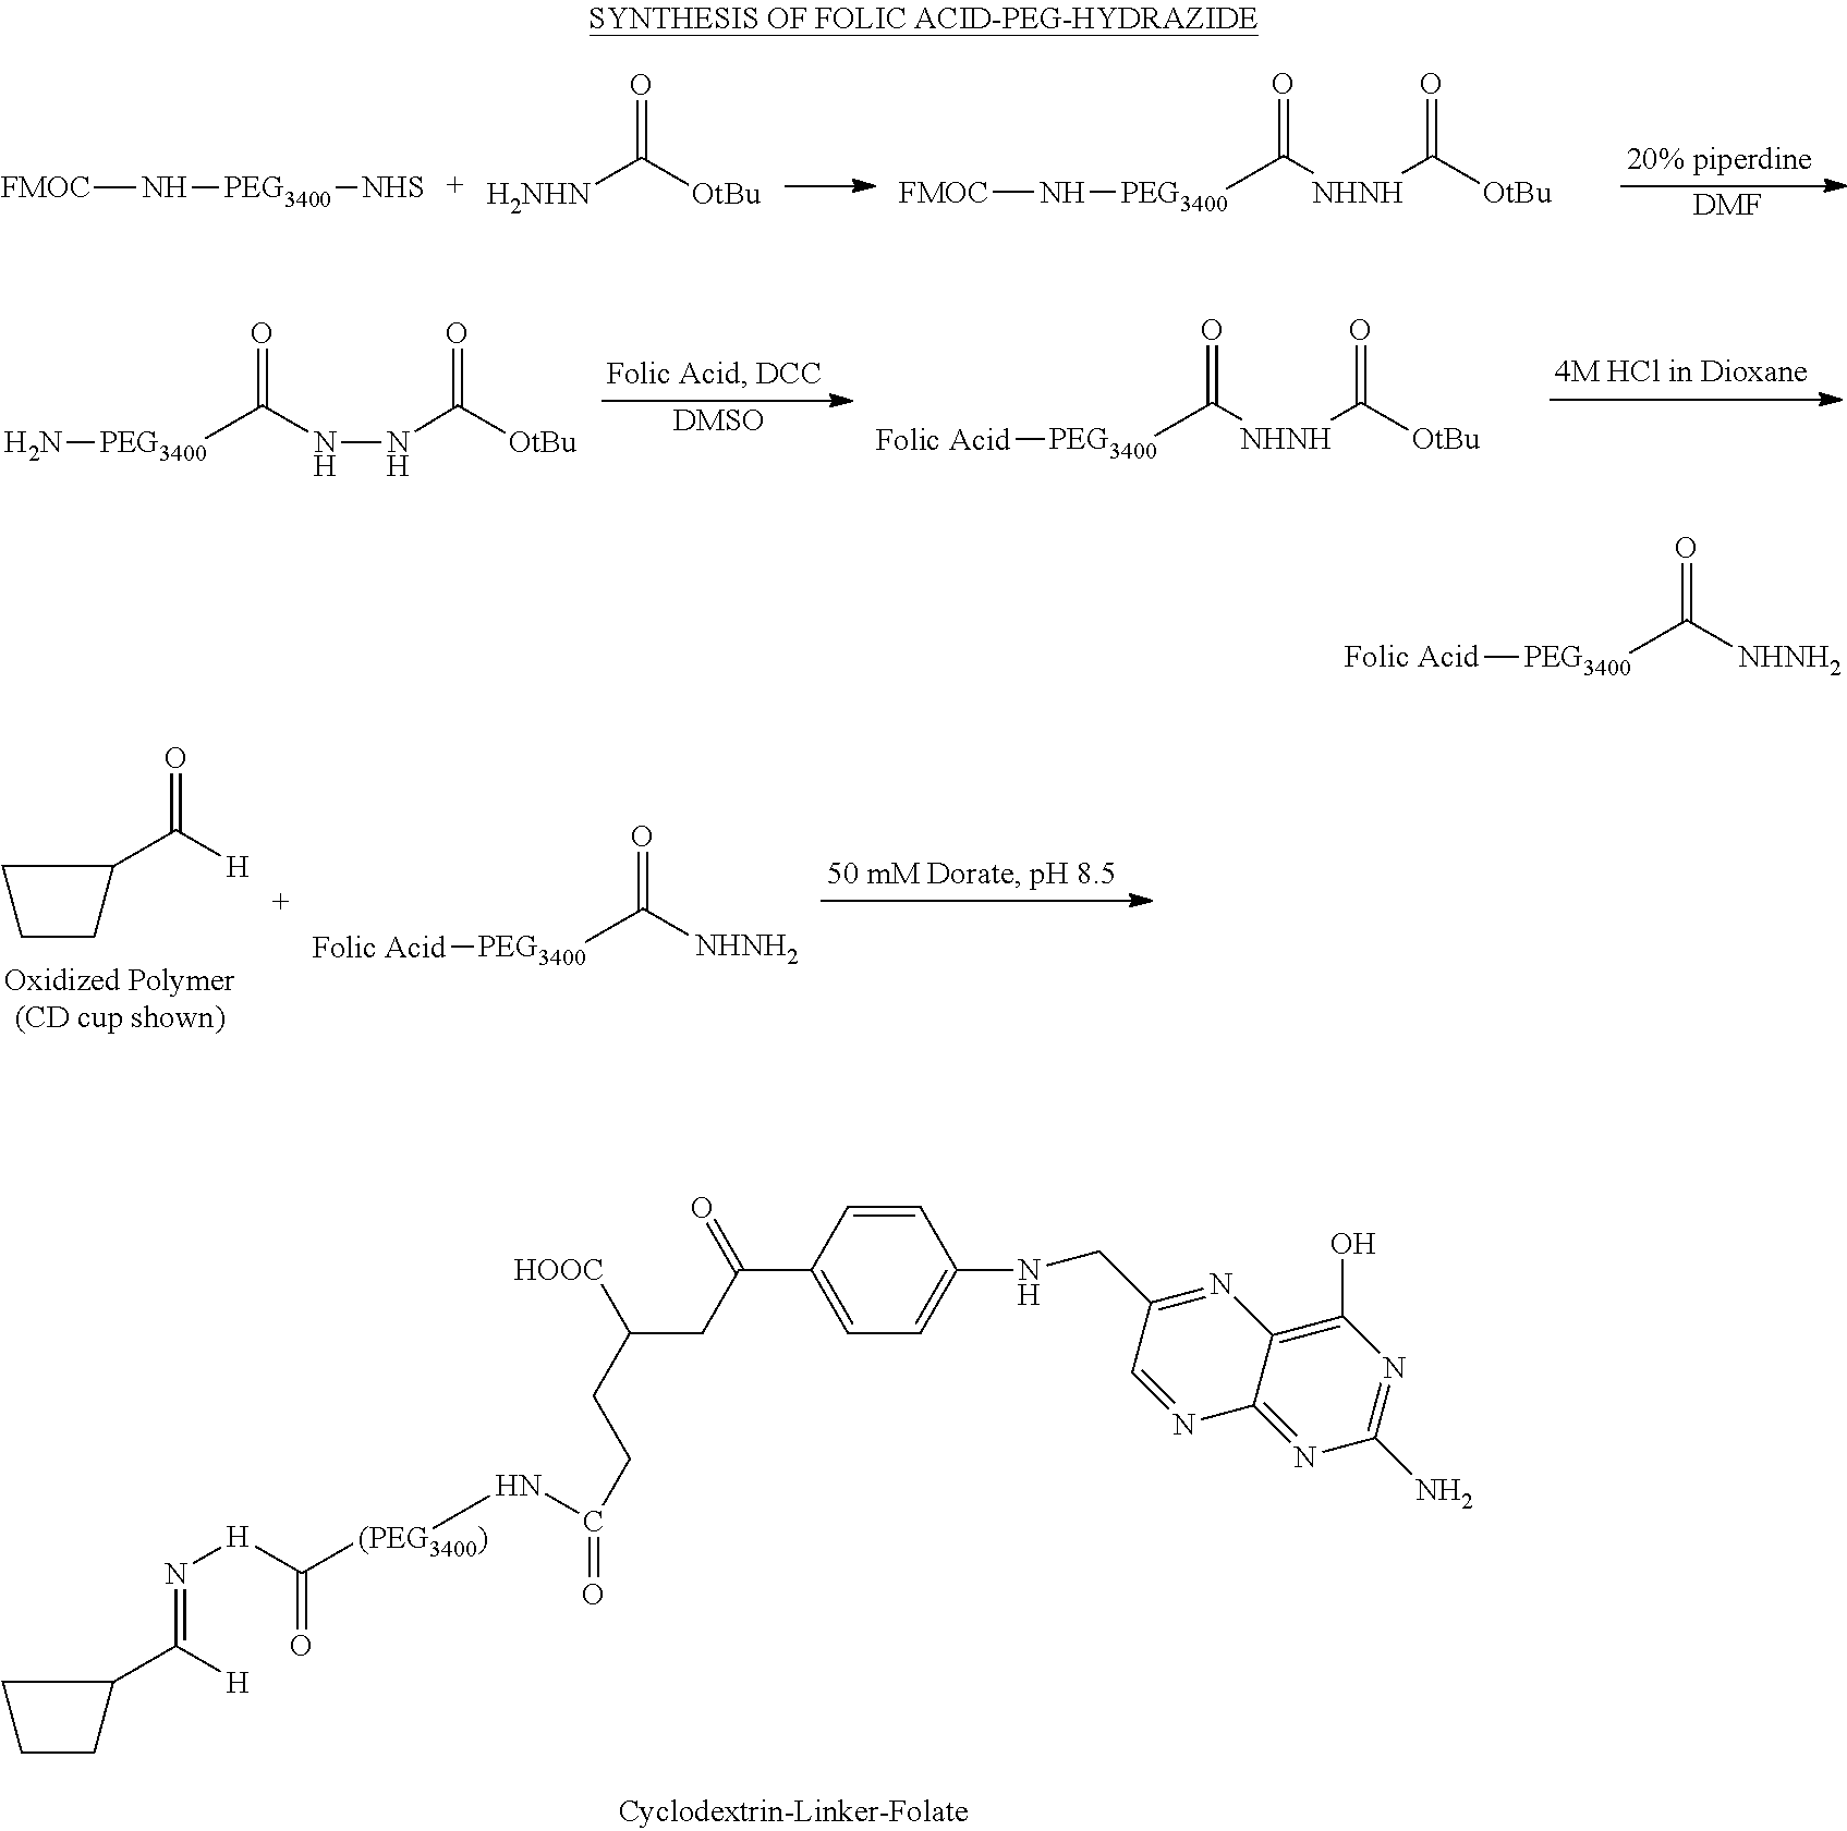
[DMF].[FMOC]N[PEG3400][NHS].[H2NHN]C([OtBu])=O.N([FMOC])[PEG3400]C([NHNH]C([OtBu])=O)=O.C(=N[H]C(=O)[(PEG3400)]NC(CCC(CC(C1=CC=C(NCC2=NC3=C(O)N=C(N)N=C3N=C2)C=C1)=O)[HOOC])=O)([H])C1CCC1.[PEG3400](C([NHNH2])=O)[Folic Acid].C1CC(C([H])=O)C1.[DMSO].N[PEG3400]C(NNC([OtBu])=O)=O.[Folic Acid][PEG3400]C([NHNH]C([OtBu])=O)=O.[Folic Acid][PEG3400]C([NHNH2])=O
